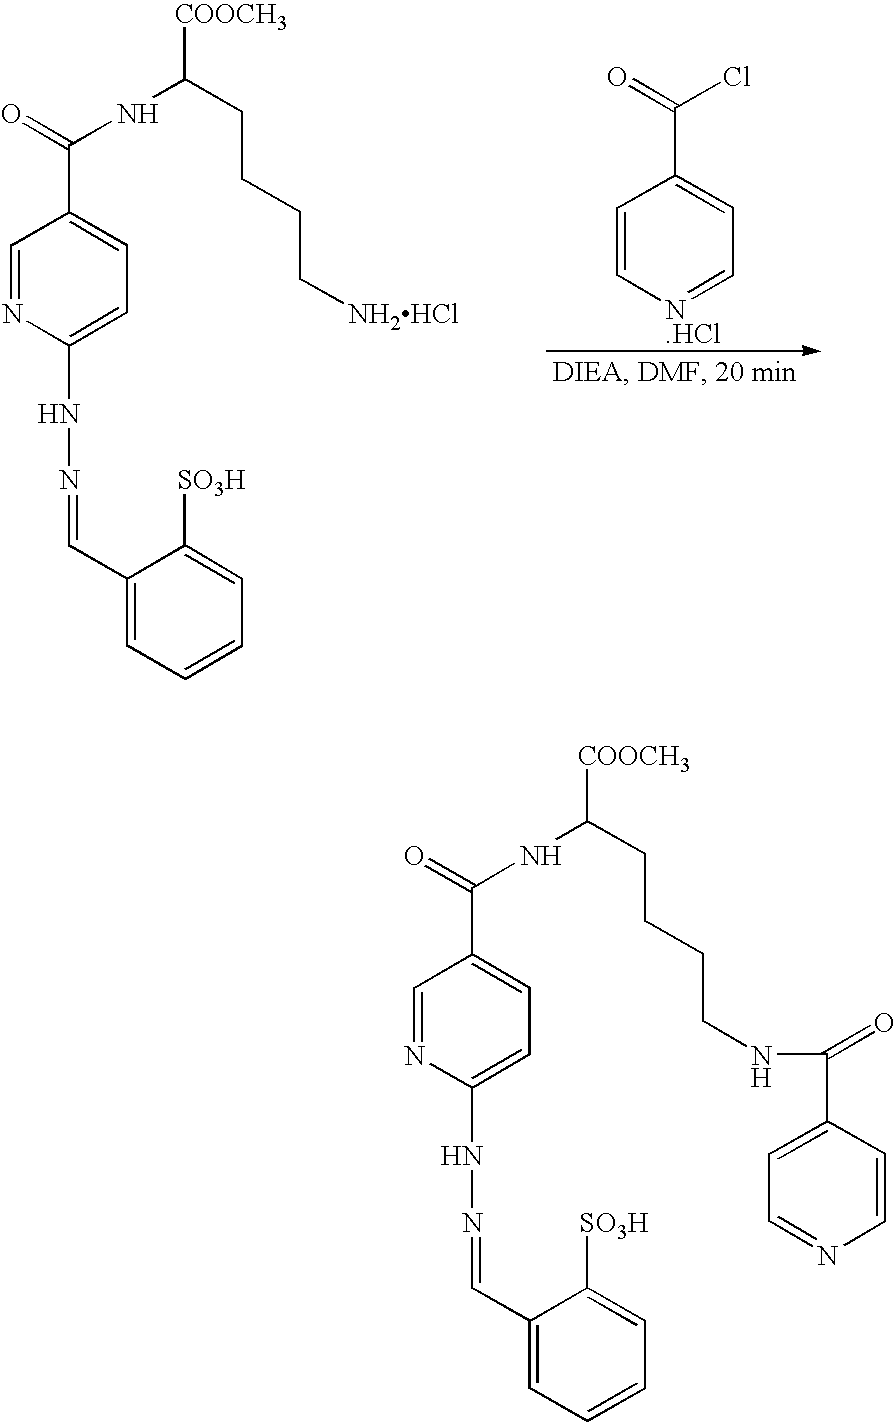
C1=C[N.HCl]=CC=C1C(=O)Cl.C1(C=NNC2=CC=C(C(=O)NC(CCCC[NH2HCl])[COOCH3])C=N2)=CC=CC=C1[SO3H].C1(C=NNC2=CC=C(C(=O)NC(CCCCNC(C3=CC=NC=C3)=O)[COOCH3])C=N2)=CC=CC=C1[SO3H]
